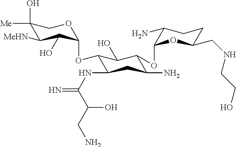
C1(O)([Me])C([MeHN])C(O)C(OC2C(NC(=N)C(O)CN)CC(N)C(OC3C(N)CCC(CNCCO)O3)C2O)OC1
